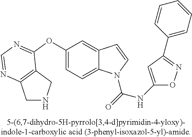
C1(OC2=NC=NC3=C2CNC3)=CC=C2C(=C1)C=CN2C(=O)NC1=CC(C2=CC=CC=C2)=NO1
